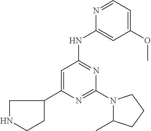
N1=CC=C(OC)C=C1NC1=NC(N2C(C)CCC2)=NC(C2CNCC2)=C1
